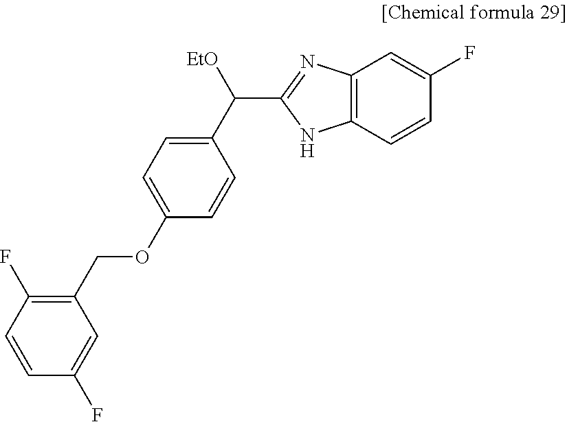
C12=C(C=CC(F)=C1)NC(C([EtO])C1=CC=C(OCC3=C(F)C=CC(F)=C3)C=C1)=N2
